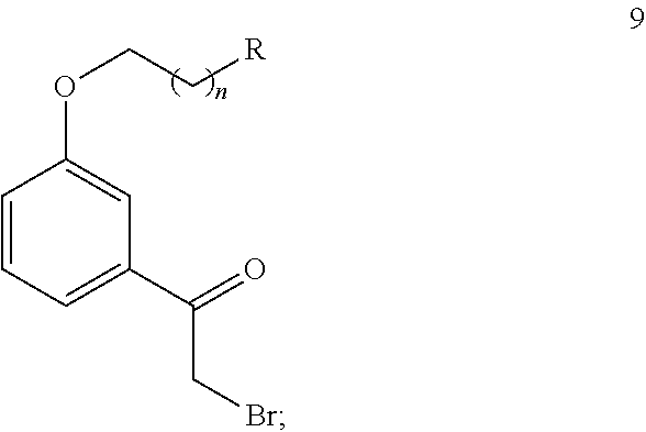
C1=CC=C(C(=O)CBr)C=C1OCC[R]
